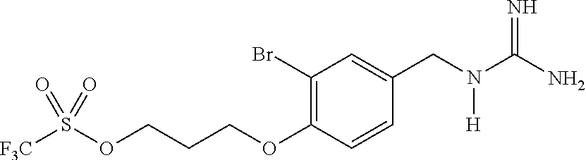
C1(Br)=C(OCCCOS([F3C])(=O)=O)C=CC(CN(C(=N)N)[H])=C1
